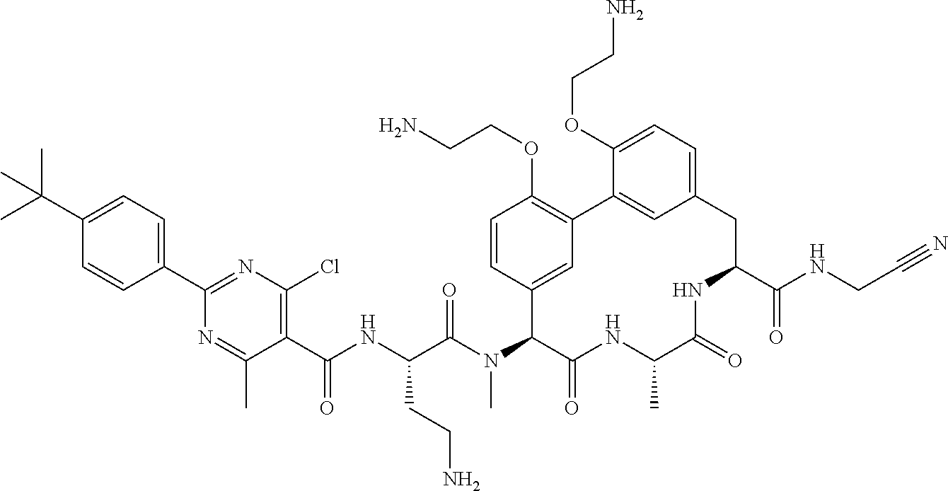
C1(C(NC(C(N(C2C(=O)NC(C)C(=O)NC(C(NCC#N)=O)CC3=CC=C(OCCN)C(=C3)C3=C(OCCN)C=CC2=C3)C)=O)CCN)=O)=C(Cl)N=C(C2=CC=C(C(C)(C)C)C=C2)N=C1C
